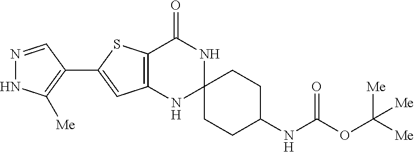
N1=CC(C2=CC3=C(S2)C(=O)NC2(N3)CCC(NC(OC([Me])([Me])[Me])=O)CC2)=C([Me])N1
